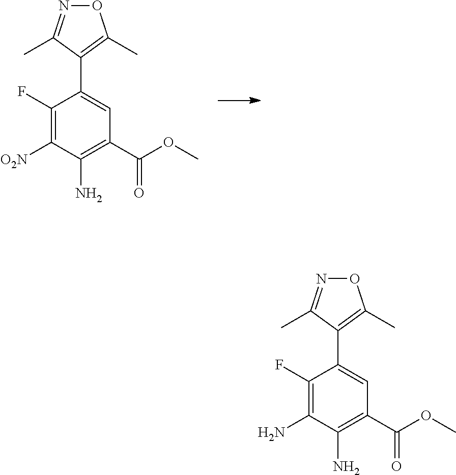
C1(F)=C([O2N])C(N)=C(C(OC)=O)C=C1C1=C(C)ON=C1C.C1(F)=C(N)C(N)=C(C(OC)=O)C=C1C1=C(C)ON=C1C
